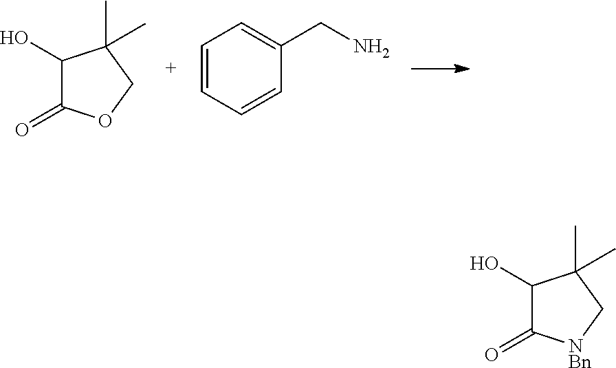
C1(O)C(=O)OCC1(C)C.C1=CC=CC(CN)=C1.C1(O)C(=O)[NBn]CC1(C)C
